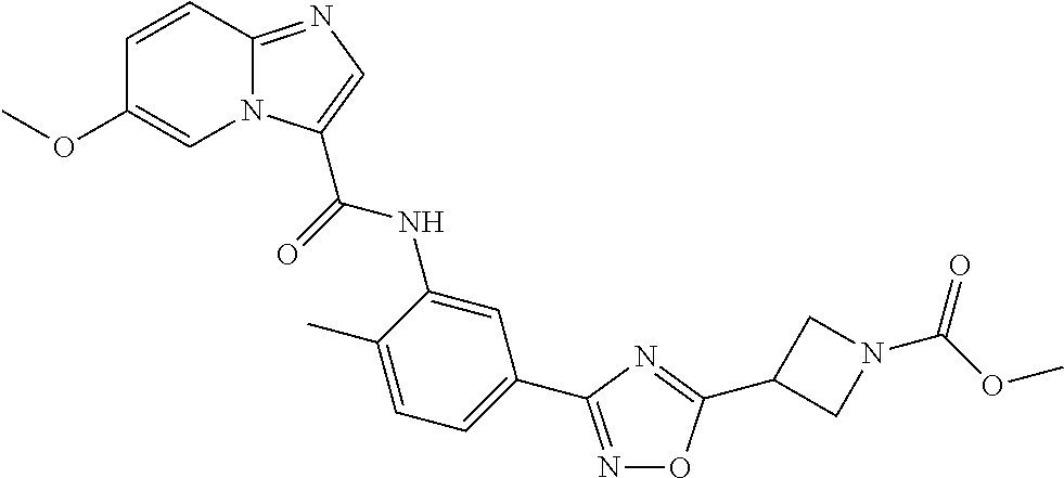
N1=C(C2=CC=C(C)C(NC(=O)C3=CN=C4N3C=C(OC)C=C4)=C2)N=C(C2CN(C(=O)OC)C2)O1
